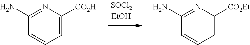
C1(N)=NC([CO2H])=CC=C1.C1(N)=NC([CO2Et])=CC=C1
